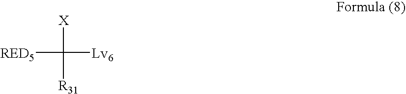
[RED5]C([X])([R31])[Lv6]
